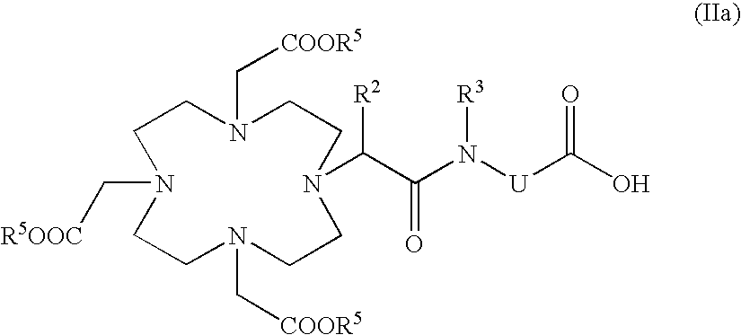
C1CN(C[COOR5])CCN(C(C(N([U]C(O)=O)[R3])=O)[R2])CCN(C[COOR5])CCN1C[R5OOC]
